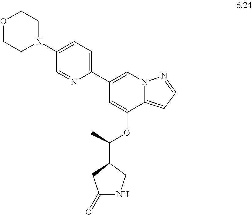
C1(C2=CC=C(N3CCOCC3)C=N2)=CN2C(=CC=N2)C(OC(C2CC(=O)NC2)C)=C1
